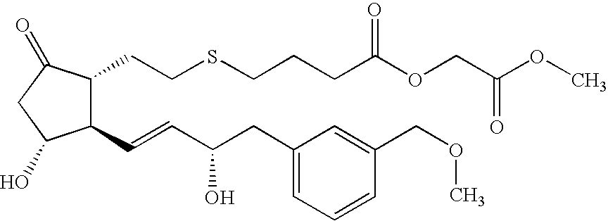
C1(C=CC(CC2=CC=CC(COC)=C2)O)C(CCSCCCC(OCC(OC)=O)=O)C(=O)CC1O
